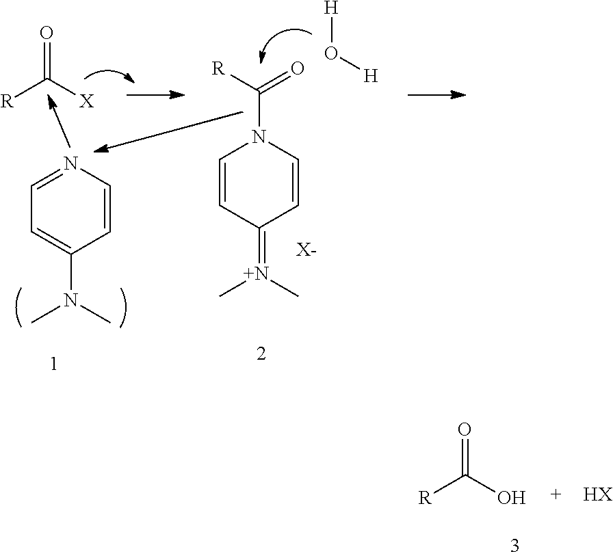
O=C(O)[R].[HX].C1=CN=CC=C1N(C)C.O=C([X])[R].C1=CC(=[N+](C)C)C=CN1C([R])=O.[X-].[H]O[H]
